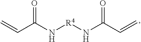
C(C(N[R4]NC(C=C)=O)=O)=C
